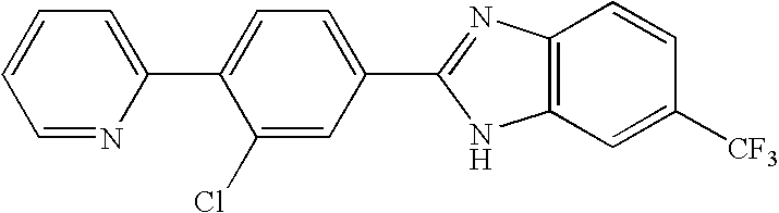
C1=C(C2=CC=C(C3=NC4=C(N3)C=C([CF3])C=C4)C=C2Cl)N=CC=C1
